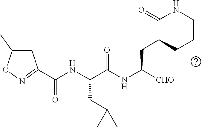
C(NC(C(NC([CHO])CC1CCCNC1=O)=O)CC(C)C)(=O)C1=NOC(C)=C1
